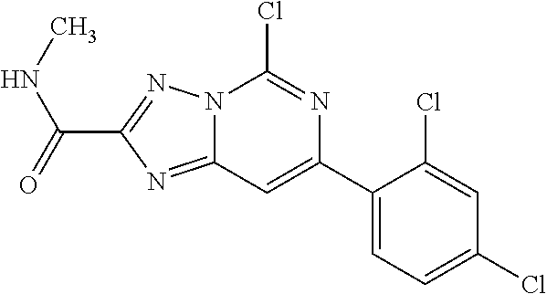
N12C(=NC(C(NC)=O)=N1)C=C(C1=CC=C(Cl)C=C1Cl)N=C2Cl
